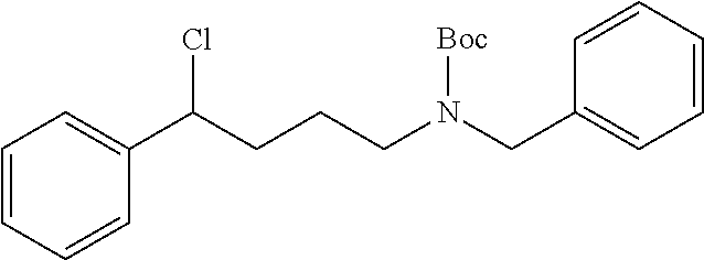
C1=CC=CC(C(CCCN(CC2=CC=CC=C2)[Boc])Cl)=C1
